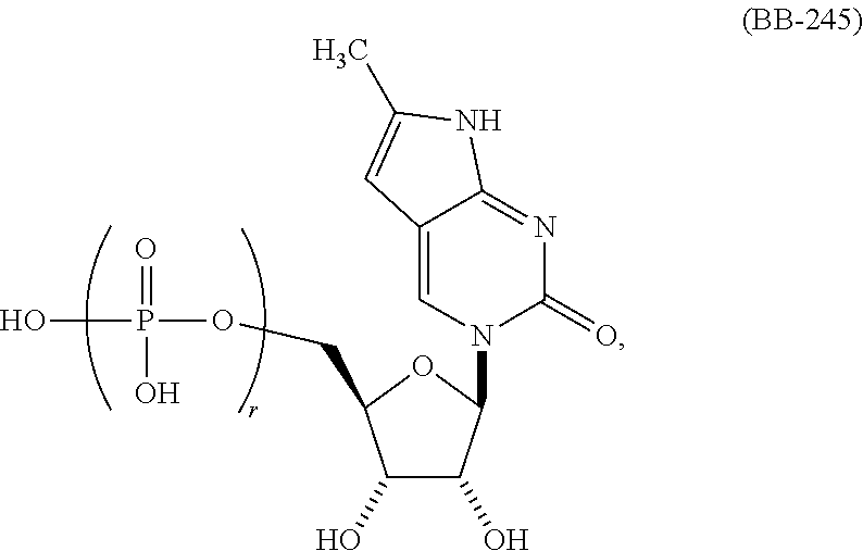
C1(O)C(N2C(=O)N=C3C(=C2)C=C(C)N3)OC(COP(O)(=O)O)C1O
